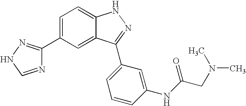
C1=C(C2=NNC=N2)C=C2C(=C1)NN=C2C1=CC=CC(NC(=O)CN(C)C)=C1
